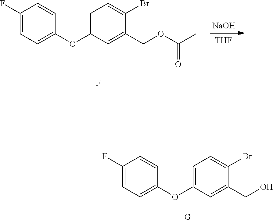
C1(F)=CC=C(OC2=CC=C(Br)C(COC(C)=O)=C2)C=C1.F.[NaOH].[THF].C1(F)=CC=C(OC2=CC=C(Br)C(CO)=C2)C=C1.[G]
